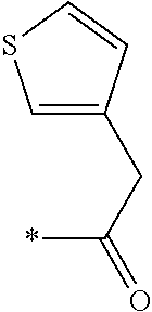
C1=C(CC(=O)*)C=CS1
